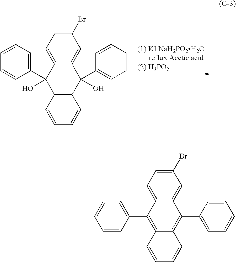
C1(Br)=CC=C2C(=C1)C(O)(C1=CC=CC=C1)C1C(C2(O)C2=CC=CC=C2)C=CC=C1.C1(Br)=CC=C2C(=C1)C(C1=CC=CC=C1)=C1C(=C2C2=CC=CC=C2)C=CC=C1
